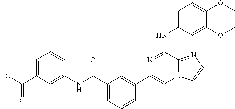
C1=C(NC2=NC(C3=CC(C(=O)NC4=CC(C(O)=O)=CC=C4)=CC=C3)=CN3C2=NC=C3)C=C(OC)C(OC)=C1
